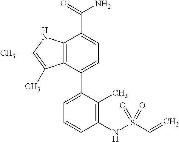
C1(C2=CC=CC(NS(C=C)(=O)=O)=C2C)=CC=C(C(=O)N)C2=C1C(C)=C(C)N2
